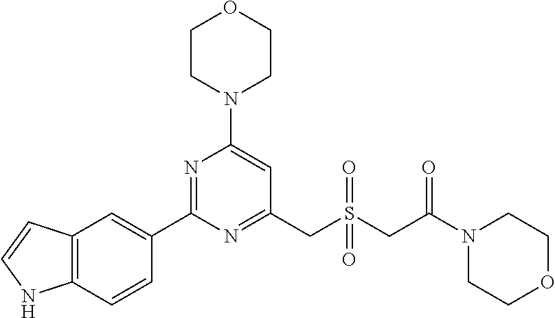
C1CN(C2=CC(CS(CC(N3CCOCC3)=O)(=O)=O)=NC(C3=CC4=C(C=C3)NC=C4)=N2)CCO1
